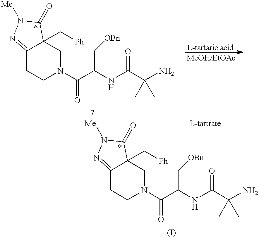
C1C2(C[Ph])C(=NN([Me])C2=O)CCN1C(C(NC(C(C)(C)N)=O)C[OBn])=O.C1C2(C[Ph])C(=NN([Me])C2=O)CCN1C(C(NC(C(C)(C)N)=O)C[OBn])=O
